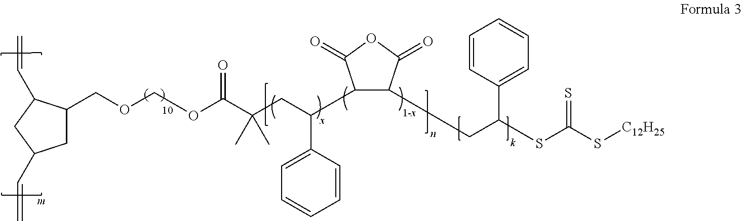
C1C(COCOC(C(CC(C2=CC=CC=C2)C2C(CC(SC(S[C12H25])=S)C3=CC=CC=C3)C(=O)OC2=O)(C)C)=O)C(C=C)CC1C=C
